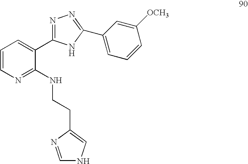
C1=CN=C(NCCC2=CNC=N2)C(C2=NN=C(C3=CC=CC([OCH3])=C3)N2)=C1
